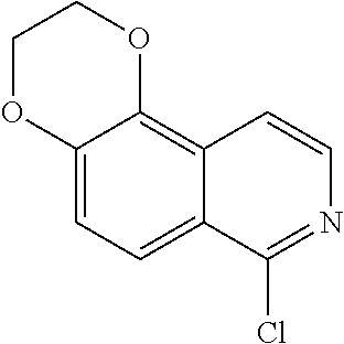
C1OC2=CC=C3C(=C2OC1)C=CN=C3Cl
